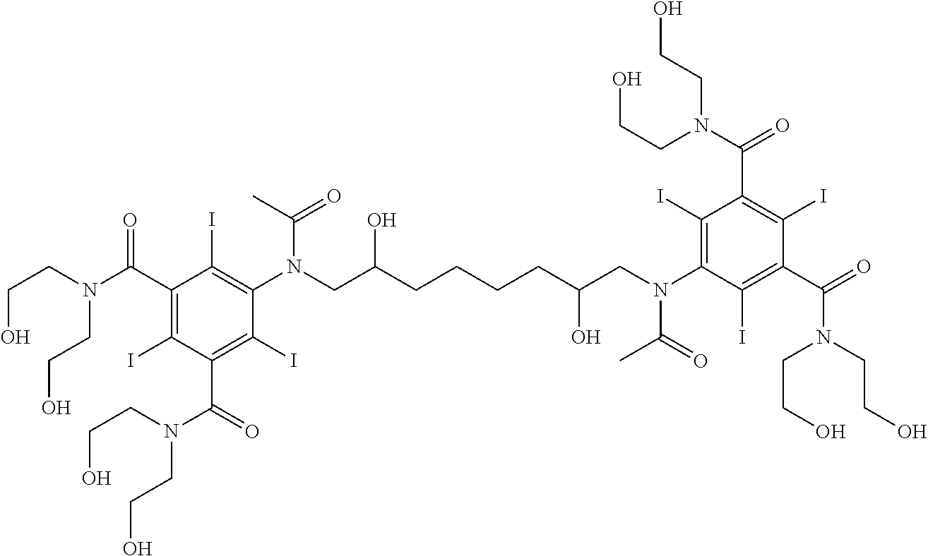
C(CN(C(=O)C1=C(I)C(N(CC(CCCCC(CN(C2=C(I)C(C(=O)N(CCO)CCO)=C(I)C(C(=O)N(CCO)CCO)=C2I)C(=O)C)O)O)C(C)=O)=C(I)C(C(N(CCO)CCO)=O)=C1I)CCO)O
